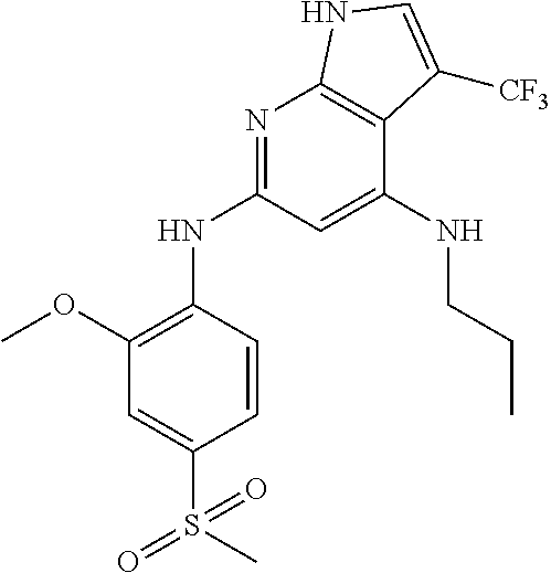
S(=O)(=O)(C1=CC(OC)=C(NC2=NC3=C(C(NCCC)=C2)C([CF3])=CN3)C=C1)C
